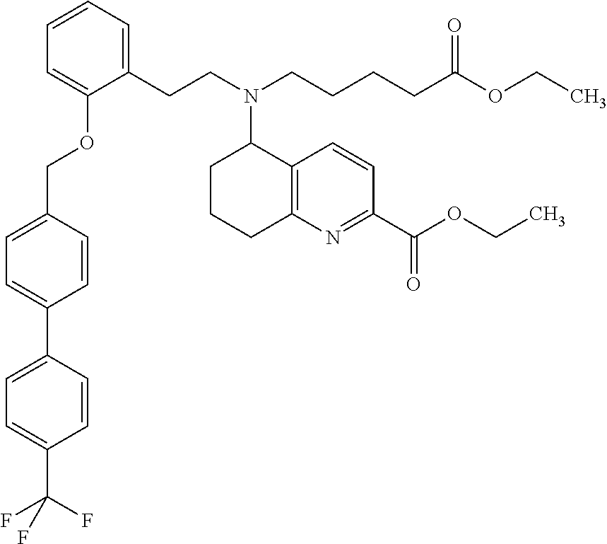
C1=C(C2=CC=C(C(F)(F)F)C=C2)C=CC(COC2=CC=CC=C2CCN(C2CCCC3=C2C=CC(C(OCC)=O)=N3)CCCCC(OCC)=O)=C1
